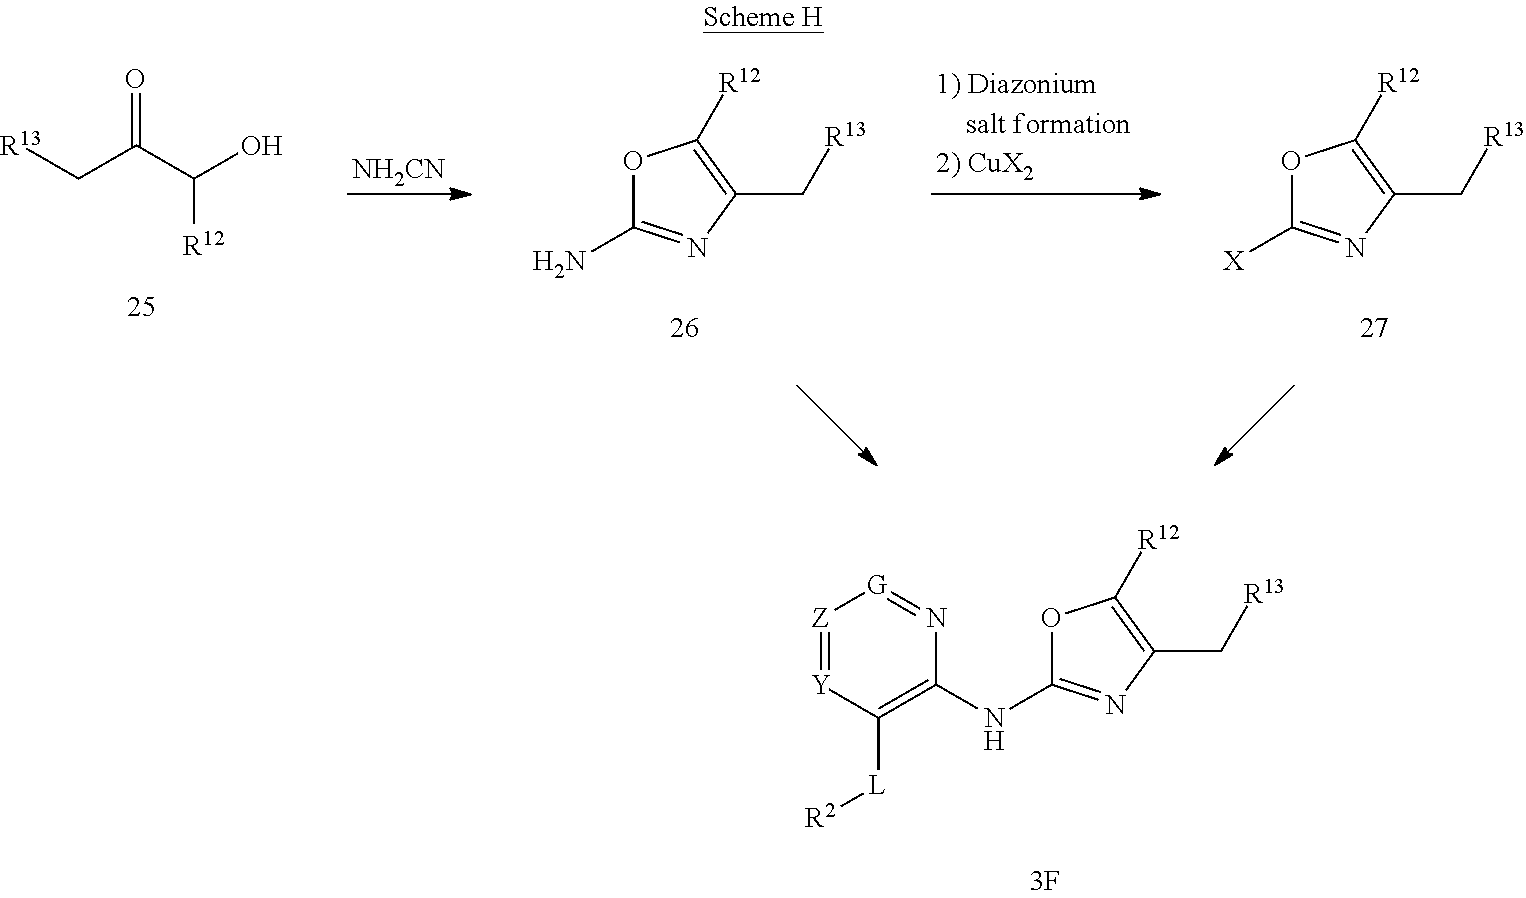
O1C(NC2=C([L][R2])[Y]=[Z][G]=N2)=NC(C[R13])=C1[R12].[R13]CC(C(O)[R12])=O.[NH2CN].O1C(N)=NC(C[R13])=C1[R12].O1C([X])=NC(C[R13])=C1[R12]
